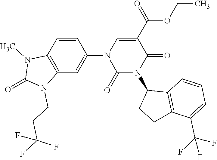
C1=CC2=C(C=C1N1C(=O)N(C3CCC4=C3C=CC=C4C(F)(F)F)C(=O)C(C(OCC)=O)=C1)N(CCC(F)(F)F)C(=O)N2C
